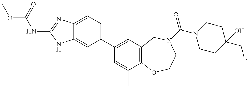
C12=CC=C(C3=CC4=C(C(C)=C3)OCCN(C(=O)N3CCC(CF)(O)CC3)C4)C=C1NC(NC(=O)OC)=N2
